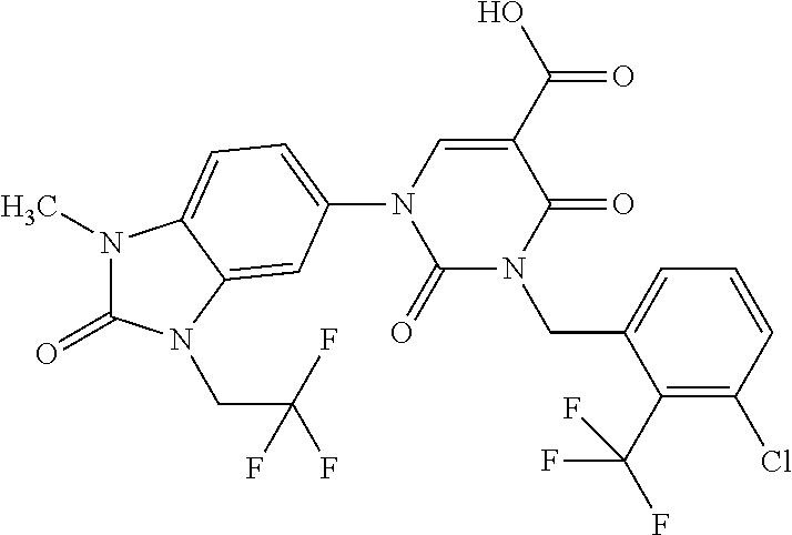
N1(C)C(=O)N(CC(F)(F)F)C2=CC(N3C(=O)N(CC4=CC=CC(Cl)=C4C(F)(F)F)C(=O)C(C(=O)O)=C3)=CC=C12
